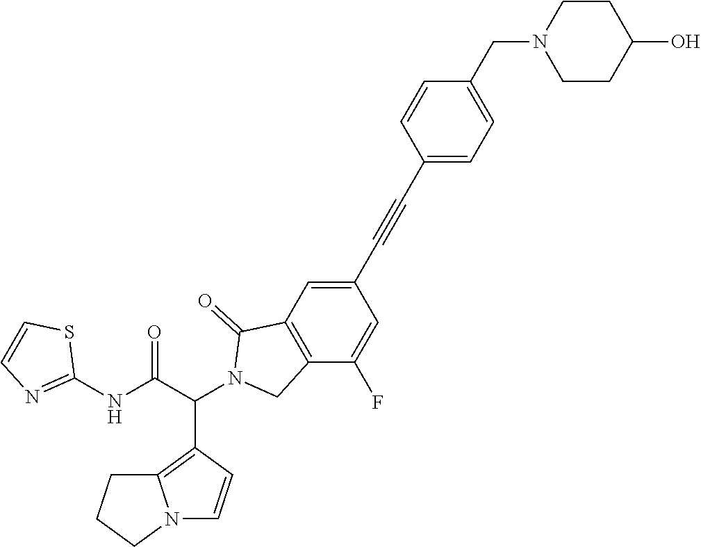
C1CC(O)CCN1CC1=CC=C(C#CC2=CC3=C(C(F)=C2)CN(C(C(NC2=NC=CS2)=O)C2=C4N(C=C2)CCC4)C3=O)C=C1
